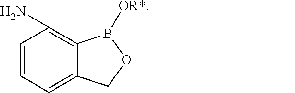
C1=CC=C2C(=C1N)B([OR*])OC2
